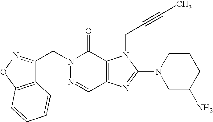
C(N1N=CC2=C(C1=O)N(CC#CC)C(N1CC(N)CCC1)=N2)C1=NOC2=C1C=CC=C2
